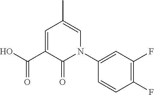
C1=C(C(O)=O)C(=O)N(C2=CC(F)=C(F)C=C2)C=C1C
